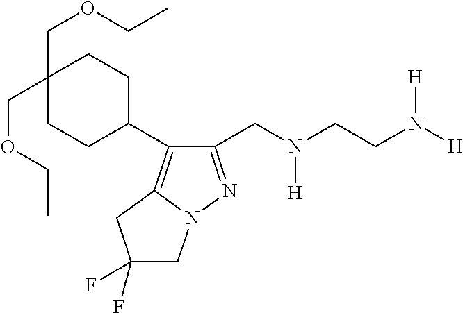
C1(CN(CCN([H])[H])[H])=NN2C(=C1C1CCC(COCC)(COCC)CC1)CC(F)(F)C2
